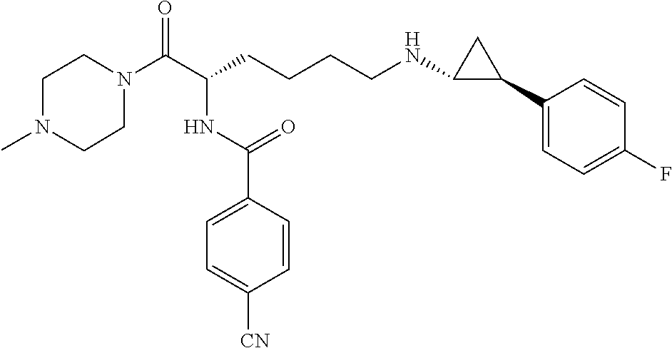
C1N(C(C(CCCCNC2C(C3=CC=C(F)C=C3)C2)NC(C2=CC=C([CN])C=C2)=O)=O)CCN(C)C1
